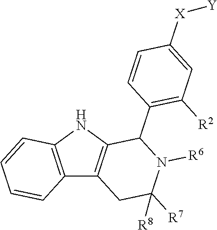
C12=C(NC3=C1CC([R7])([R8])N([R6])C3C1=C([R2])C=C([X][Y])C=C1)C=CC=C2
